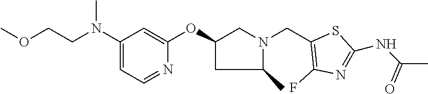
C1(N(CCOC)C)=CC=NC(OC2CN(CC3=C(F)N=C(NC(C)=O)S3)C(C)C2)=C1
